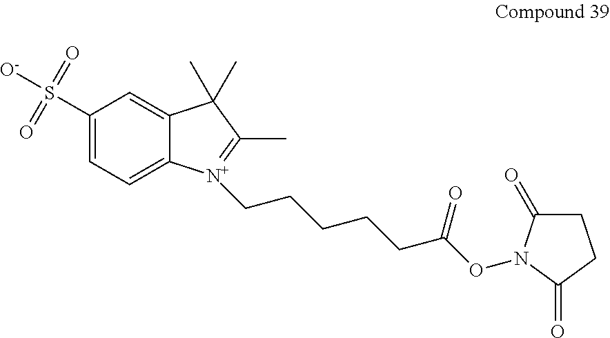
C1(S([O-])(=O)=O)=CC=C2C(=C1)C(C)(C)C(C)=[N+]2CCCCCC(ON1C(=O)CCC1=O)=O
